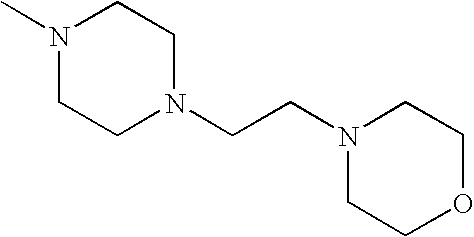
N1(C)CCN(CCN2CCOCC2)CC1
